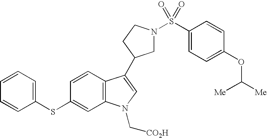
C1N(S(C2=CC=C(OC([Me])[Me])C=C2)(=O)=O)CCC1C1=CN(C[CO2H])C2=C1C=CC(SC1=CC=CC=C1)=C2
